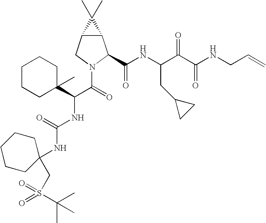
C12C(CN(C(=O)C(C3(C)CCCCC3)NC(NC3(CS(=O)(=O)C(C)(C)C)CCCCC3)=O)C1C(NC(C(C(NCC=C)=O)=O)CC1CC1)=O)C2(C)C
